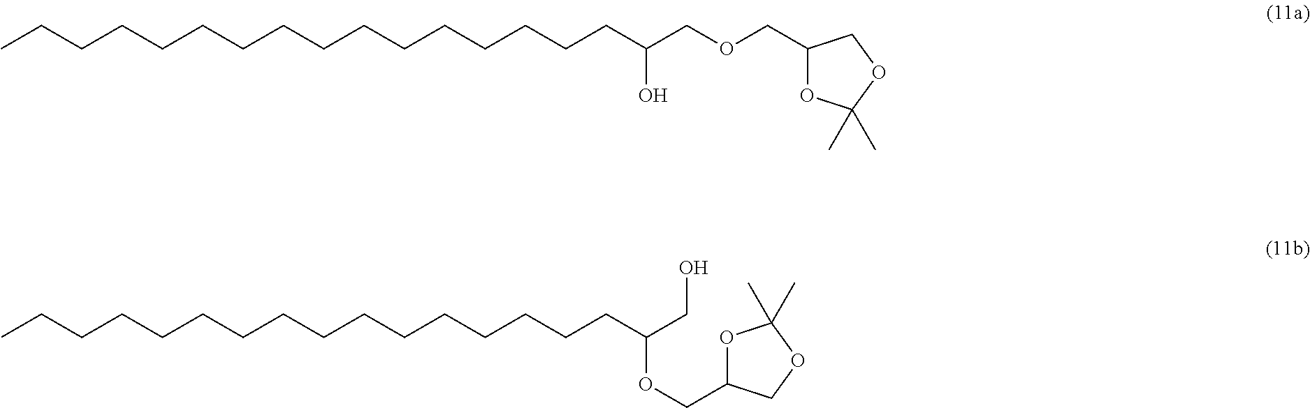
C1(COCC(CCCCCCCCCCCCCCCC)O)OC(C)(C)OC1.C1(COC(CO)CCCCCCCCCCCCCCCC)OC(C)(C)OC1
